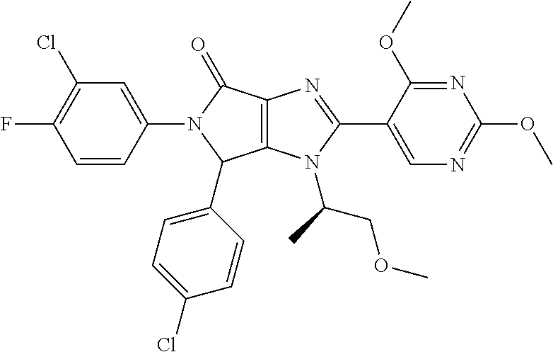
C12=C(C(=O)N(C3=CC(Cl)=C(F)C=C3)C1C1=CC=C(Cl)C=C1)N=C(C1=CN=C(OC)N=C1OC)N2C(COC)C
